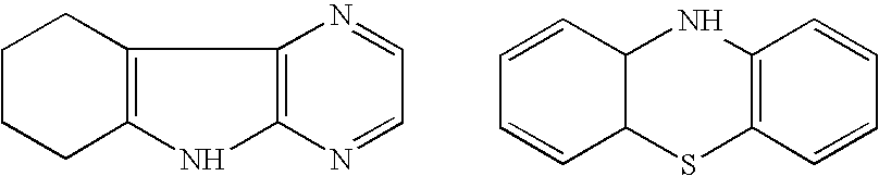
C1CCC2=C(C1)C1=C(N2)N=CC=N1.C1=CC2C(C=C1)SC1=C(N2)C=CC=C1
